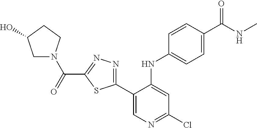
C(C1=NN=C(C2=CN=C(Cl)C=C2NC2=CC=C(C(NC)=O)C=C2)S1)(=O)N1CC(O)CC1
